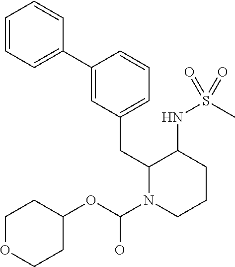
C1=CC=C(C2=CC(CC3N(C(O)OC4CCOCC4)CCCC3NS(C)(=O)=O)=CC=C2)C=C1
